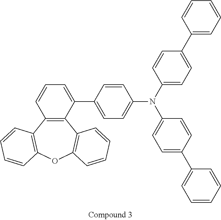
C12=C(C(C3=CC=C(N(C4=CC=C(C5=CC=CC=C5)C=C4)C4=CC=C(C5=CC=CC=C5)C=C4)C=C3)=CC=C1)C1=C(OC3=C2C=CC=C3)C=CC=C1
